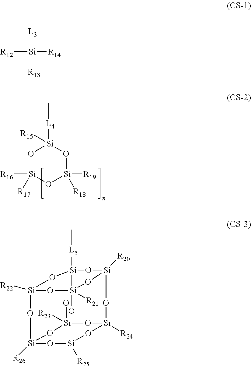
O1[Si]([R16])([R17])O[Si]([R19])([R18])O[Si]1([L4]C)[R15].C[L3][Si]([R12])([R14])[R13].[Si]12([R22])O[Si]3([R26])O[Si]4([R25])O[Si]([R24])(O[Si]5([R20])O[Si]([L5]C)(O1)[Si](O)([R21])(O2)O5)O[Si]4(O)([R23])O3
